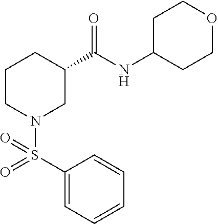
C1(S(=O)(=O)N2CC(C(NC3CCOCC3)=O)CCC2)=CC=CC=C1
